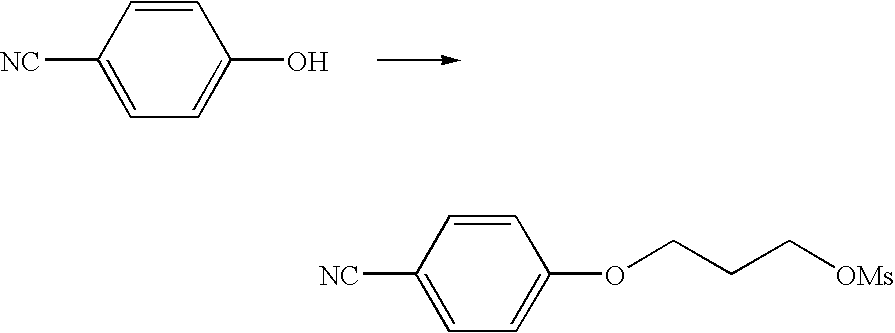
C1=CC([NC])=CC=C1O.C1=CC([NC])=CC=C1OCCC[OMs]
